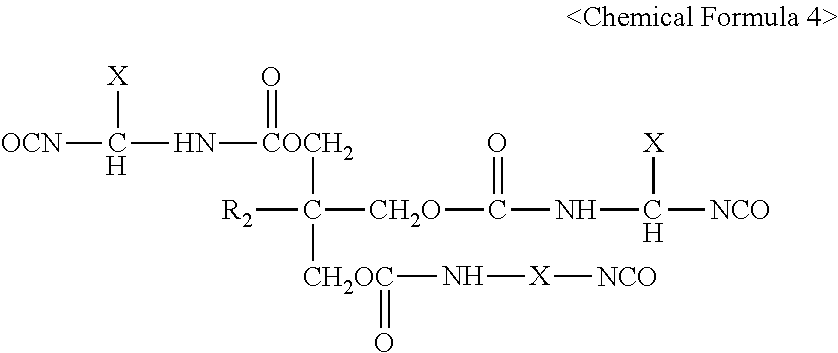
C(N[COCH2](=O)C([R2])([CH2O]C(=O)NC([X])[NCO])[CH2OC](=O)N[X][NCO])([OCN])[X]
